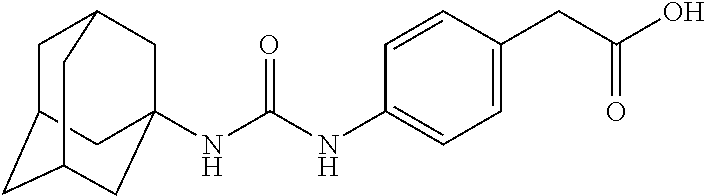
C1C2CC3CC(NC(NC4=CC=C(CC(O)=O)C=C4)=O)(CC1C3)C2
